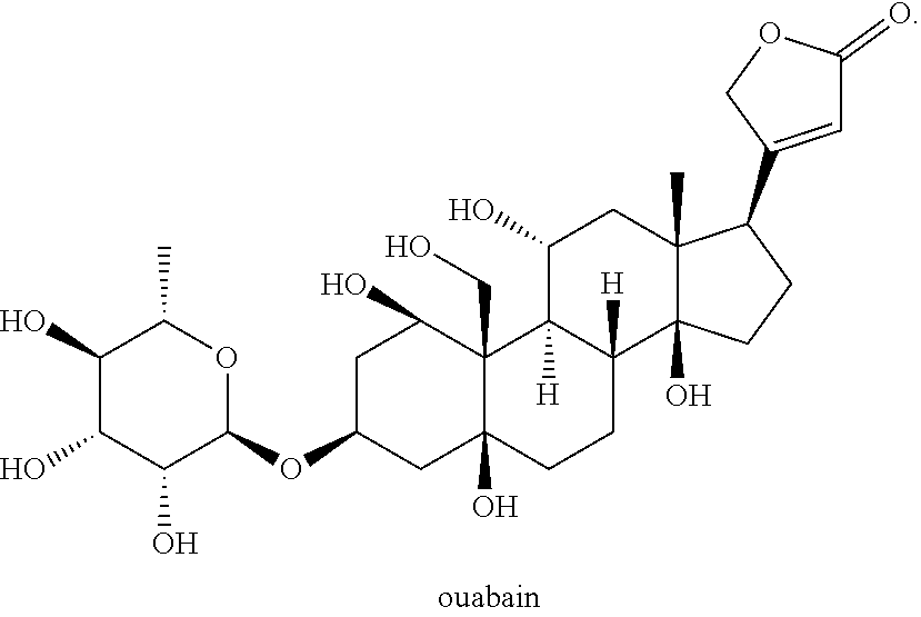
C1(O)C(O)C(C)OC(OC2CC3(O)CCC4([H])C5(O)C(C)(C(C6=CC(=O)OC6)CC5)CC(O)C4([H])C3(CO)C(O)C2)C1O
